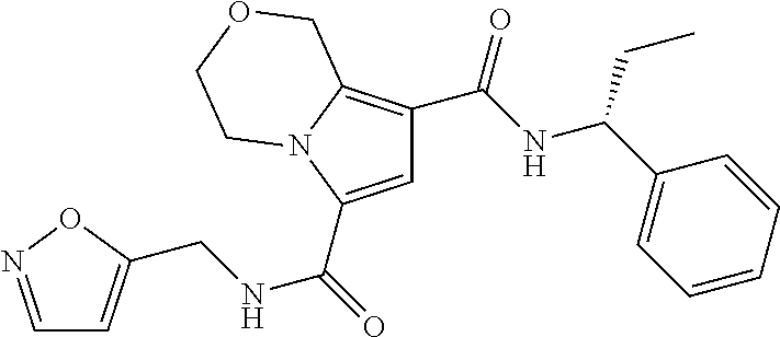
C1=C(C(=O)NCC2=CC=NO2)N2C(=C1C(NC(C1=CC=CC=C1)CC)=O)COCC2
